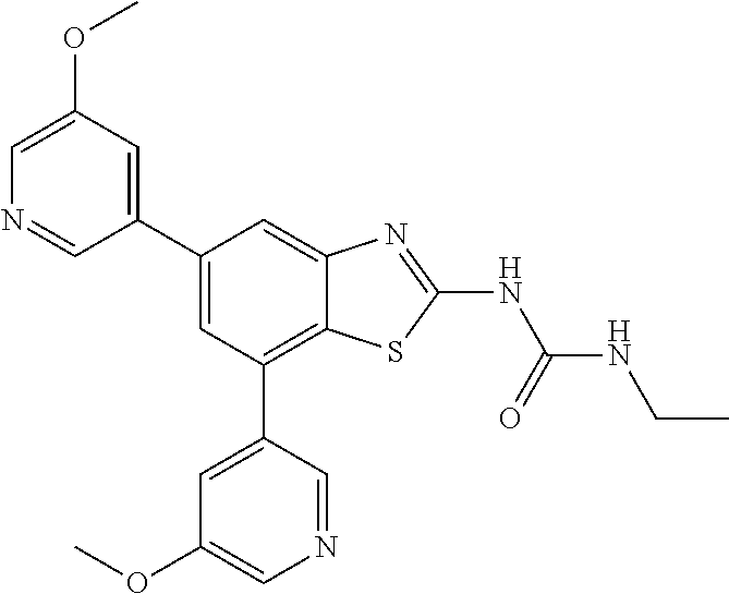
C1(C2=CC(OC)=CN=C2)=CC(C2=CC(OC)=CN=C2)=C2C(=C1)N=C(NC(NCC)=O)S2
